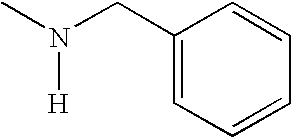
[H]N(C)CC1=CC=CC=C1
